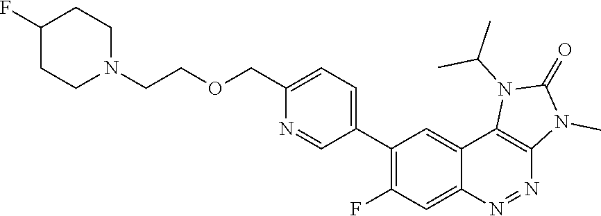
C1(C2=CC=C(COCCN3CCC(F)CC3)N=C2)=C(F)C=C2C(=C1)C1=C(N=N2)N(C)C(=O)N1C(C)C
